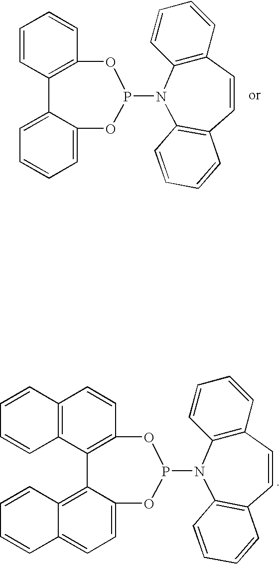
C1=CC2=C(C=C1)OP(N1C3=C(C=CC=C3)C=CC3=C1C=CC=C3)OC1=CC=CC=C21.C12=C(C3=C(C=C1)OP(N1C4=C(C=CC=C4)C=CC4=C1C=CC=C4)OC1=CC=C4C(=C31)C=CC=C4)C=CC=C2
